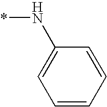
C1=CC=CC(N*)=C1
